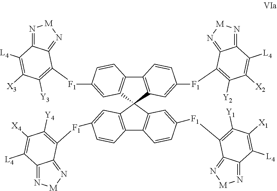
C12=C(C=C([F1]C3=C([Y2])C([X2])=C([L4])C4=N[M]N=C43)C=C1)C1(C3=C2C=CC([F1]C2=C([Y3])C([X3])=C([L4])C4=N[M]N=C42)=C3)C2=C(C3=C1C=C([F1]C1=C([Y1])C([X1])=C([L4])C4=N[M]N=C41)C=C3)C=CC([F1]C1=C([Y4])C([X4])=C([L4])C3=N[M]N=C31)=C2
